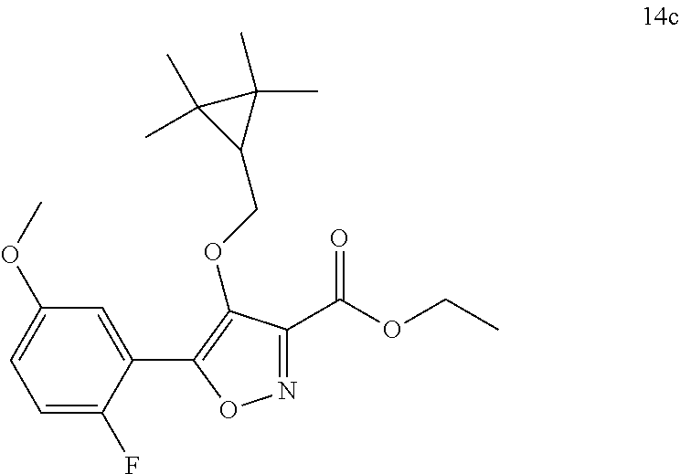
C1=C(F)C(C2=C(OCC3C(C)(C)C3(C)C)C(C(OCC)=O)=NO2)=CC(OC)=C1
